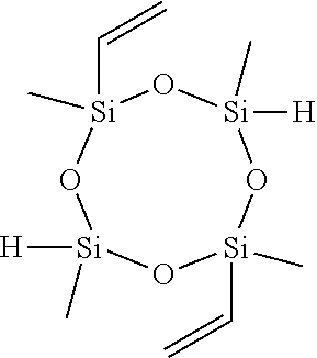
O1[Si](C=C)(C)O[Si](C)([H])O[Si](C=C)(C)O[Si]1([H])C
